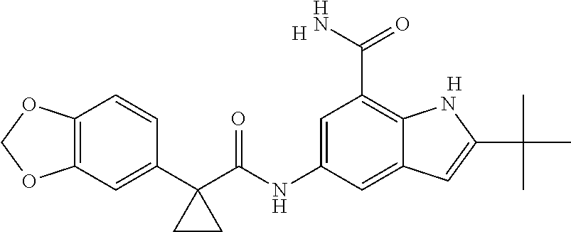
C1(C2(C(NC3=CC(C(N)=O)=C4C(=C3)C=C(C(C)(C)C)N4)=O)CC2)=CC2=C(C=C1)OCO2.[H].[H]
